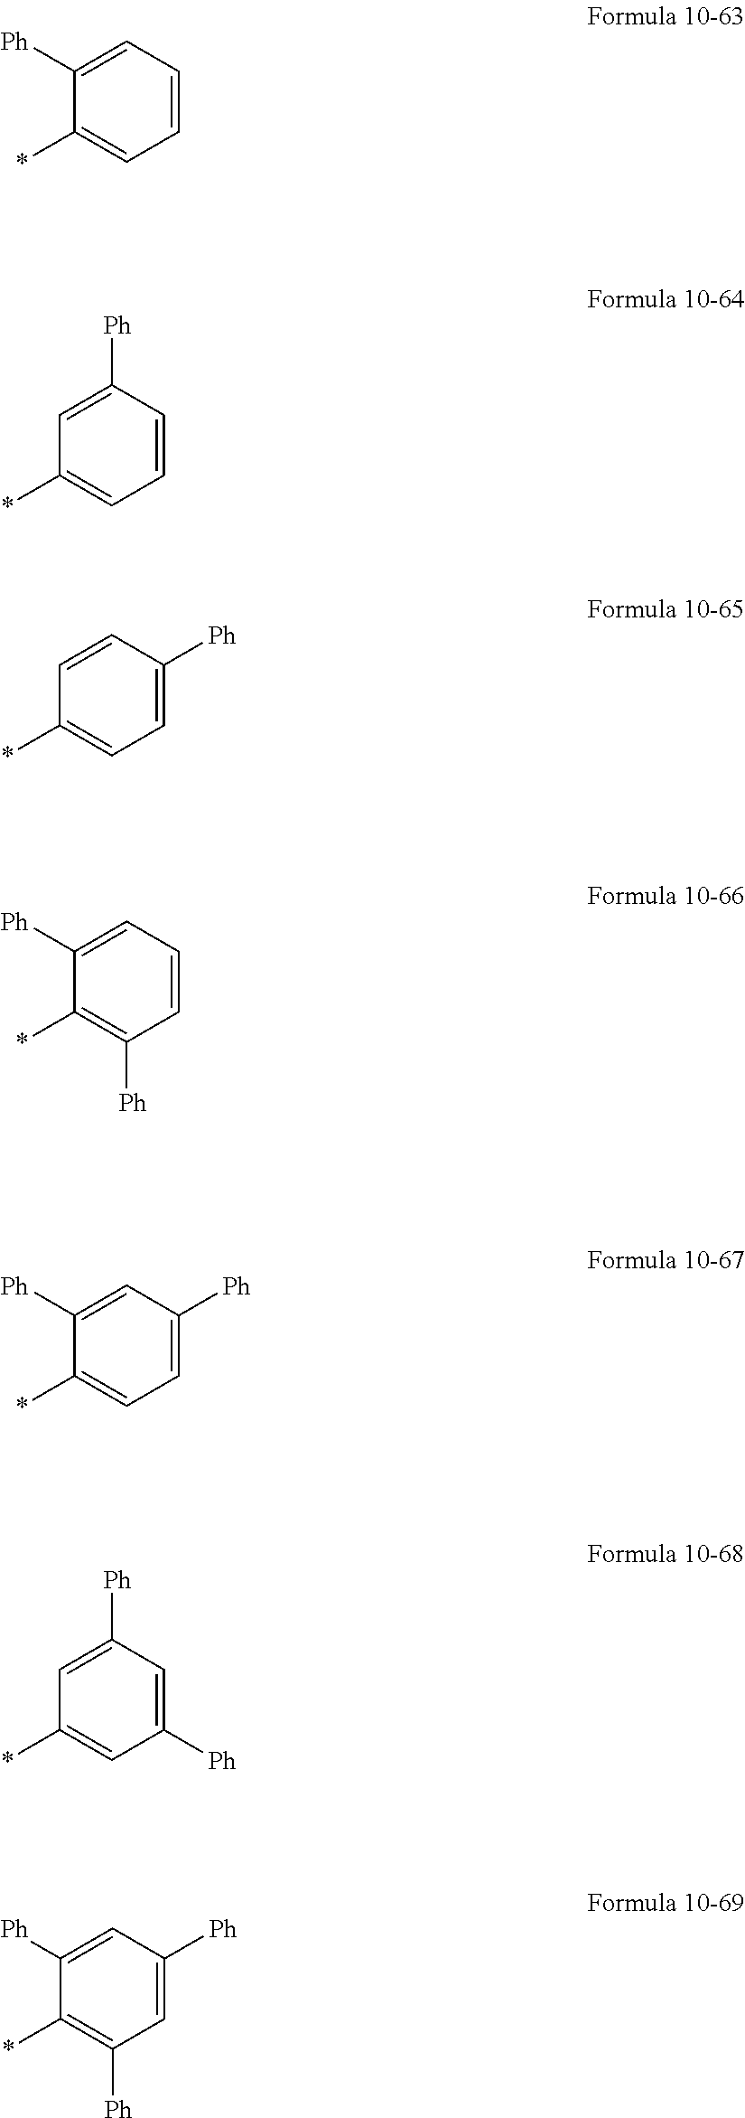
C1(*)=CC=CC=C1[Ph].C1(*)=CC=CC([Ph])=C1.C1(*)=CC=C([Ph])C=C1.C1(*)=C([Ph])C=CC=C1[Ph].C1(*)=CC=C([Ph])C=C1[Ph].C1(*)=CC([Ph])=CC([Ph])=C1.C1(*)=C([Ph])C=C([Ph])C=C1[Ph]
